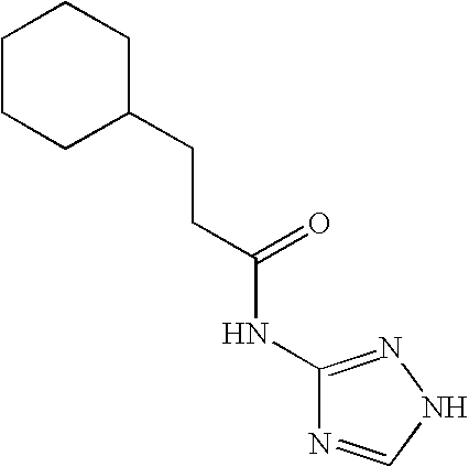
C1CCC(CCC(NC2=NNC=N2)=O)CC1
